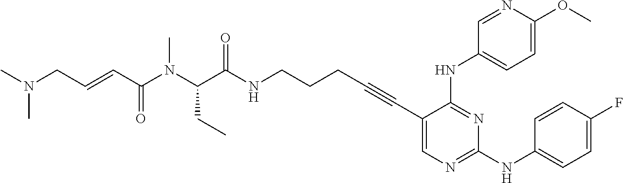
C1(C#CCCCNC(C(N(C(C=CCN(C)C)=O)C)CC)=O)=CN=C(NC2=CC=C(F)C=C2)N=C1NC1=CC=C(OC)N=C1
